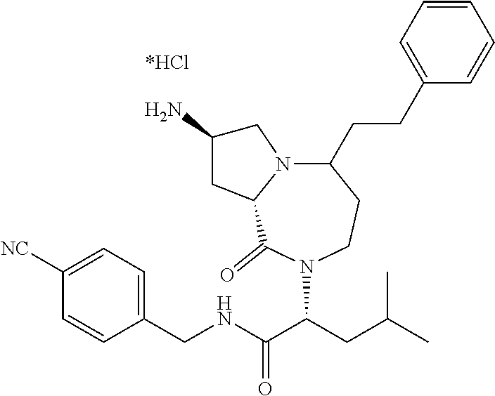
C1([NC])=CC=C(CNC(C(CC(C)C)N2C(=O)C3N(CC(N)C3)C(CCC3=CC=CC=C3)CC2)=O)C=C1
